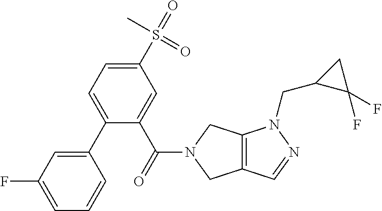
C12=C(CN(C(C3=CC(S(=O)(C)=O)=CC=C3C3=CC(F)=CC=C3)=O)C1)N(CC1C(F)(F)C1)N=C2
